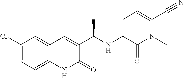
C1(Cl)=CC=C2C(=C1)C=C(C(NC1=CC=C(C#N)N(C)C1=O)C)C(=O)N2
